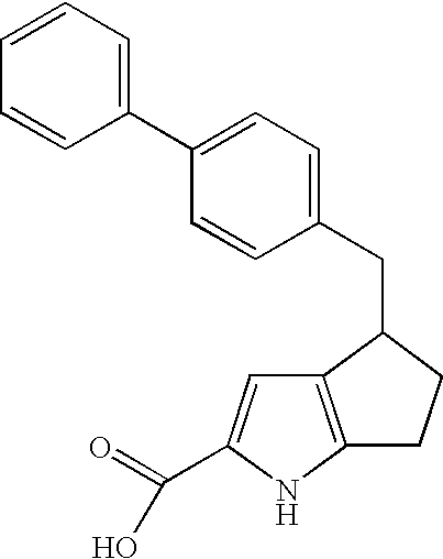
C12=C(C(CC3=CC=C(C4=CC=CC=C4)C=C3)CC1)C=C(C(=O)O)N2
